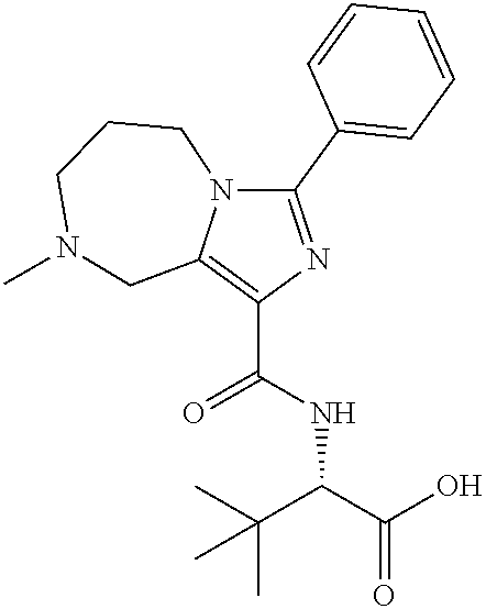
C1(C2=CC=CC=C2)=NC(C(NC(C(O)=O)C(C)(C)C)=O)=C2N1CCCN(C)C2
